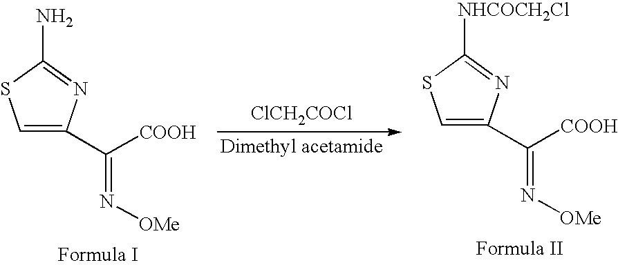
C1=C(C([COOH])=N[OMe])N=C(N)S1.C1=C(C([COOH])=N[OMe])N=C([NHCOCH2Cl])S1.[ClCH2COCl]
